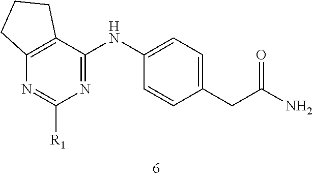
N1=C(NC2=CC=C(CC(=O)N)C=C2)C2=C(N=C1[R1])CCC2
